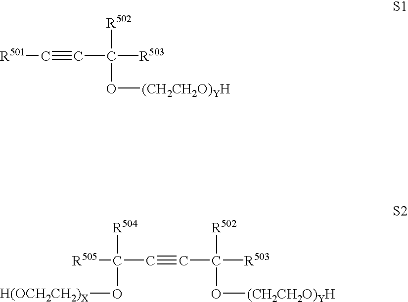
[R501]C#CC([R502])([R503])O[(CH2CH2O)YH].[R505]C(C#CC([R503])([R502])O[(CH2CH2O)YH])([R504])O[H(OCH2CH2)X]
